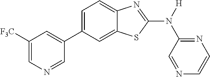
C1([F3C])=CN=CC(C2=CC=C3C(=C2)SC(N([H])C2=NC=CN=C2)=N3)=C1
